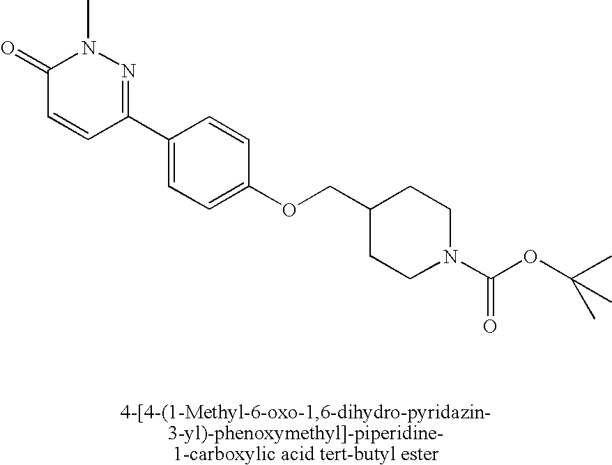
C1(=O)C=CC(C2=CC=C(OCC3CCN(C(OC(C)(C)C)=O)CC3)C=C2)=NN1C
